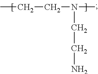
CCCN(CCN)C
